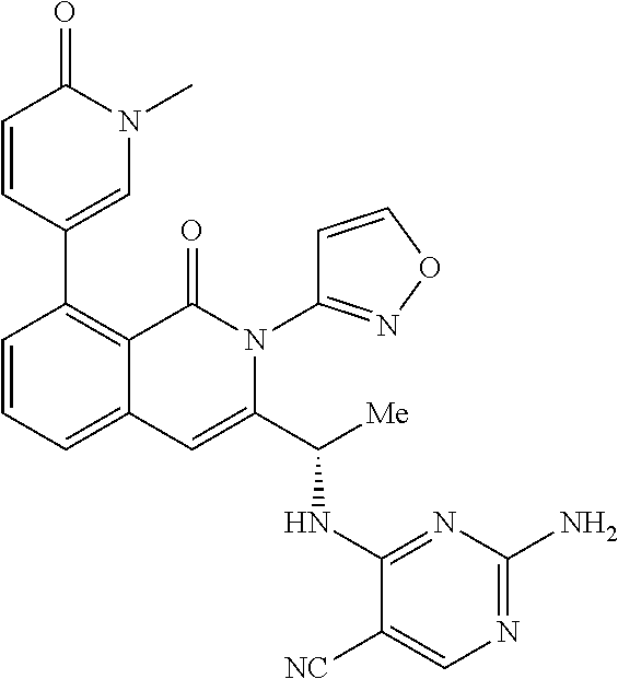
C1(C2=C3C(=CC=C2)C=C(C([Me])NC2=NC(N)=NC=C2[NC])N(C2=NOC=C2)C3=O)=CN(C)C(=O)C=C1
